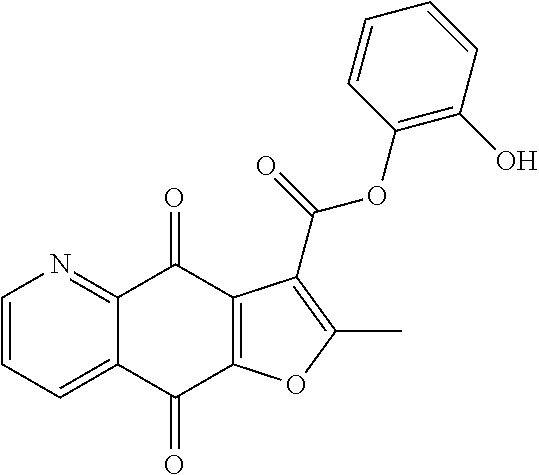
C1=CC=C2C(=N1)C(=O)C1=C(C2=O)OC(C)=C1C(=O)OC1=C(O)C=CC=C1
